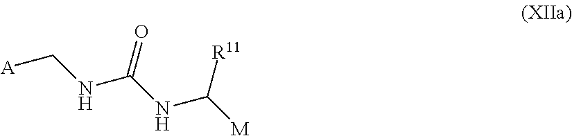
N(C([M])[R11])C(NC[A])=O
